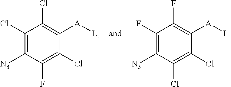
C1(Cl)=C([N3])C(F)=C(Cl)C([A][L])=C1Cl.C1(F)=C([N3])C(Cl)=C(Cl)C([A][L])=C1F
